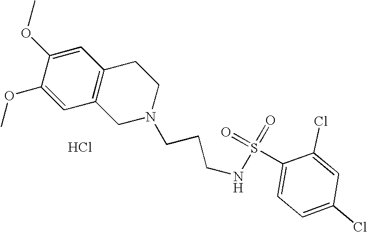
C1=C(OC)C(OC)=CC2=C1CCN(CCCNS(=O)(=O)C1=CC=C(Cl)C=C1Cl)C2.Cl
